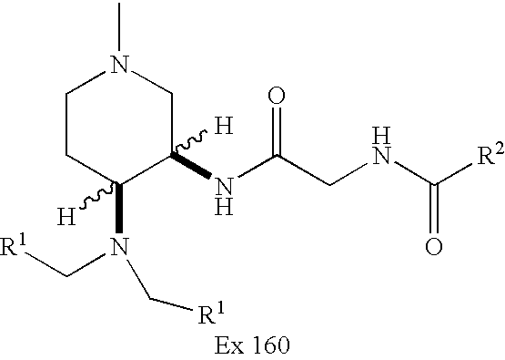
C1CC(N(C[R1])C[R1])([H])C(NC(CNC([R2])=O)=O)([H])CN1C
